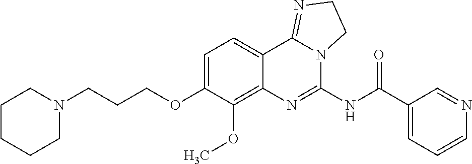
C1CCCN(CCCOC2=CC=C3C(=C2OC)N=C(NC(C2=CC=CN=C2)=O)N2C3=NCC2)C1
